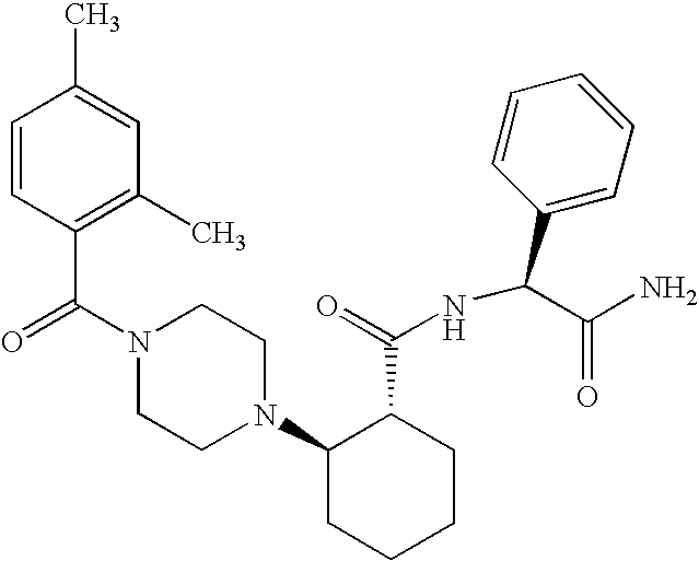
C(N1CCN(C2CCCCC2C(=O)NC(C2=CC=CC=C2)C(N)=O)CC1)(=O)C1=C(C)C=C(C)C=C1
